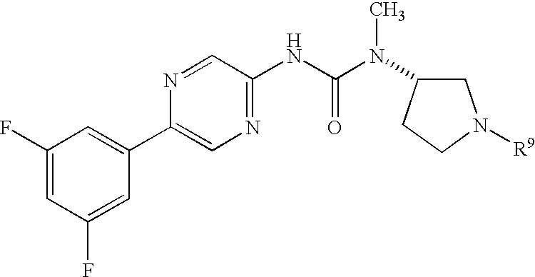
C1(F)=CC(F)=CC(C2=CN=C(NC(N(C)C3CN([R9])CC3)=O)C=N2)=C1
